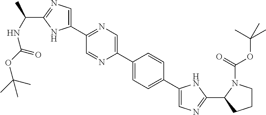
C1(C2=CN=C(C(NC(OC(C)(C)C)=O)C)N2)=NC=C(C2=CC=C(C3=CN=C(C4CCCN4C(=O)OC(C)(C)C)N3)C=C2)N=C1
